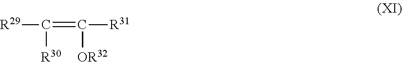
C([R30])(=C([R31])[OR32])[R29]
